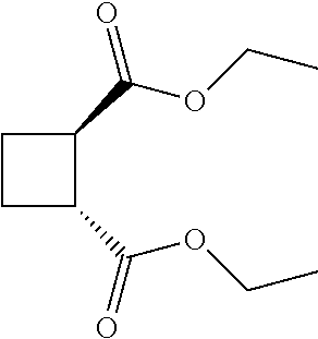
C1(C(OCC)=O)CCC1C(OCC)=O
